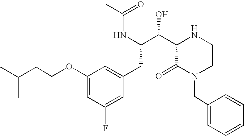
C(C(NC(=O)C)C(C1C(=O)N(CC2=CC=CC=C2)CCN1)O)C1=CC(OCCC(C)C)=CC(F)=C1
